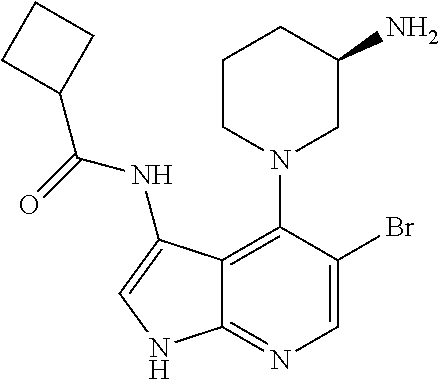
C12=C(N3CC(N)CCC3)C(Br)=CN=C1NC=C2NC(=O)C1CCC1
